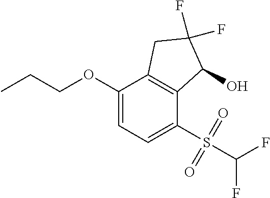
C1(OCCC)=CC=C(S(C(F)F)(=O)=O)C2=C1CC(F)(F)C2O
